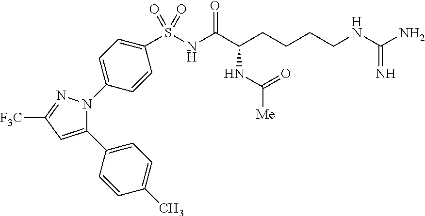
C1(C2=CC([F3C])=NN2C2=CC=C(S(NC(C(CCCCNC(=N)N)NC([Me])=O)=O)(=O)=O)C=C2)=CC=C(C)C=C1
